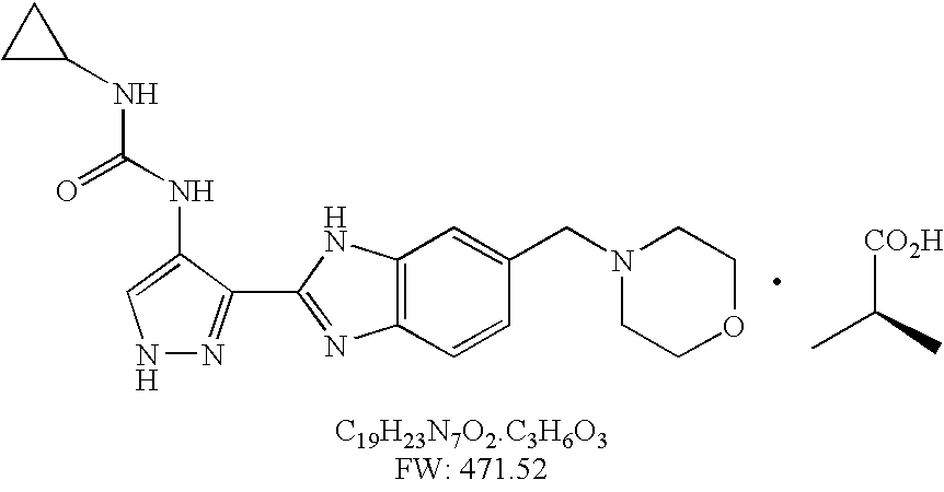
C12=C(C=CC(CN3CCOCC3)=C1)N=C(C1=NNC=C1NC(NC1CC1)=O)N2.CC(C)[CO2H]
